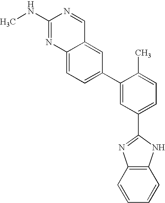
C12=CC=C(C3=CC(C4=NC5=C(N4)C=CC=C5)=CC=C3C)C=C1C=NC(NC)=N2
